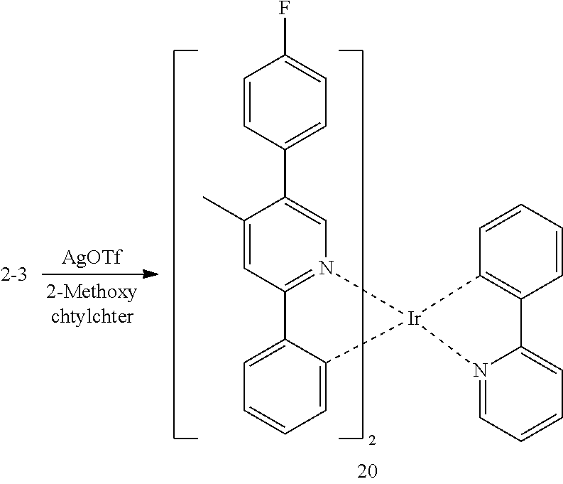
C1=CC(C2=CN3=C(C=C2C)C2=CC=CC=C2[Ir]32C3=C(C=CC=C3)C3=CC=CC=N23)=CC=C1F.[AgOTf]
